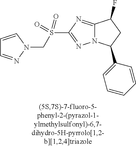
C12=NC(S(CN3C=CC=N3)(=O)=O)=NN1C(C1=CC=CC=C1)CC2F
